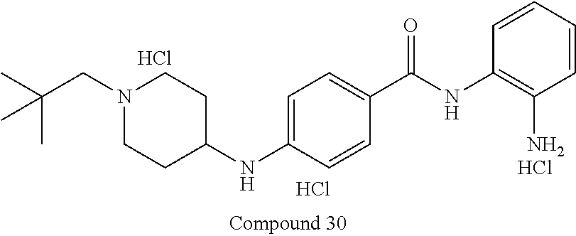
C1=C(NC2CCN(CC(C)(C)C)CC2)C=CC(C(NC2=C(N)C=CC=C2)=O)=C1.Cl.Cl.Cl
